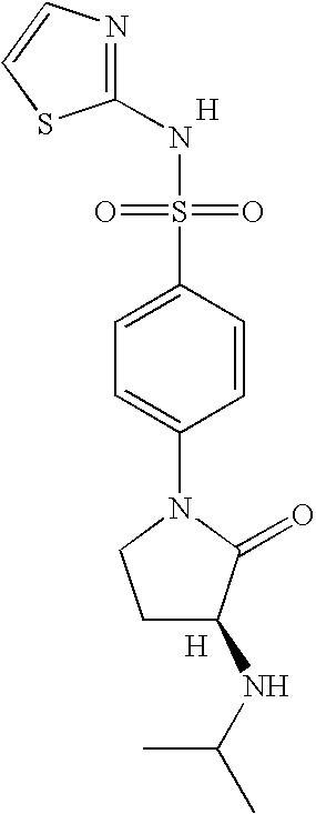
[H].N1=C(NS(=O)(=O)C2=CC=C(N3CCC(NC(C)C)C3=O)C=C2)SC=C1.[H]
